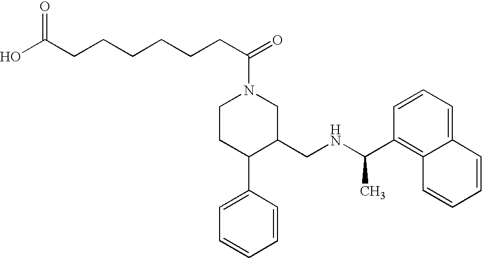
C1CC(C2=CC=CC=C2)C(CNC(C)C2=C3C(=CC=C2)C=CC=C3)CN1C(=O)CCCCCCC(=O)O
